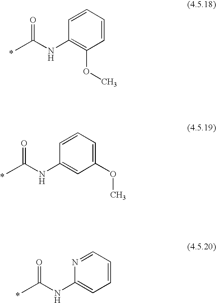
O=C(NC1=C(OC)C=CC=C1)C.*.O=C(NC1=CC(OC)=CC=C1)C.*.O=C(NC1=CC=CC=N1)C.*
